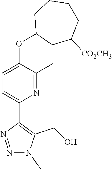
N1=NC(C2=CC=C(OC3CC([CO2CH3])CCCC3)C(C)=N2)=C(CO)N1C
